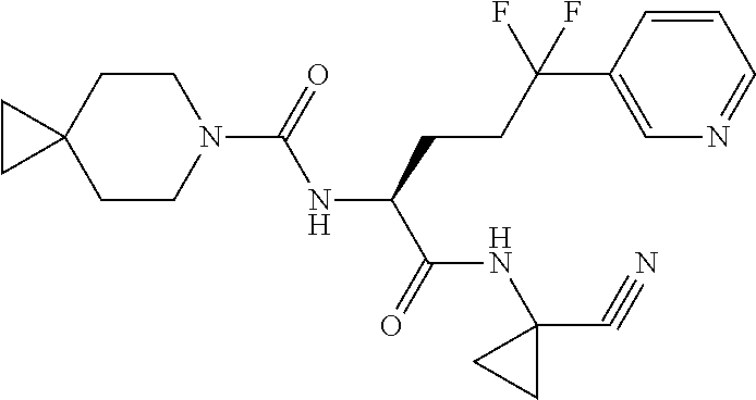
C1CN(C(NC(C(NC2(C#N)CC2)=O)CCC(C2=CN=CC=C2)(F)F)=O)CCC12CC2
